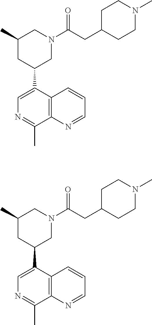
C12=C(C(C3CN(C(CC4CCN(C)CC4)=O)CC(C)C3)=CN=C1C)C=CC=N2.C12=C(C(C3CN(C(CC4CCN(C)CC4)=O)CC(C)C3)=CN=C1C)C=CC=N2
